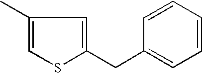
C1(C)=CSC(CC2=CC=CC=C2)=C1
